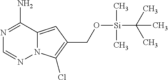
N1=C(N)C2=CC(CO[Si](C(C)(C)C)(C)C)=C(Cl)N2N=C1
